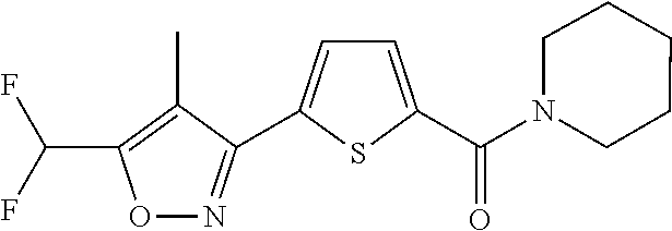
C(F)(F)C1=C(C)C(C2=CC=C(C(N3CCCCC3)=O)S2)=NO1
